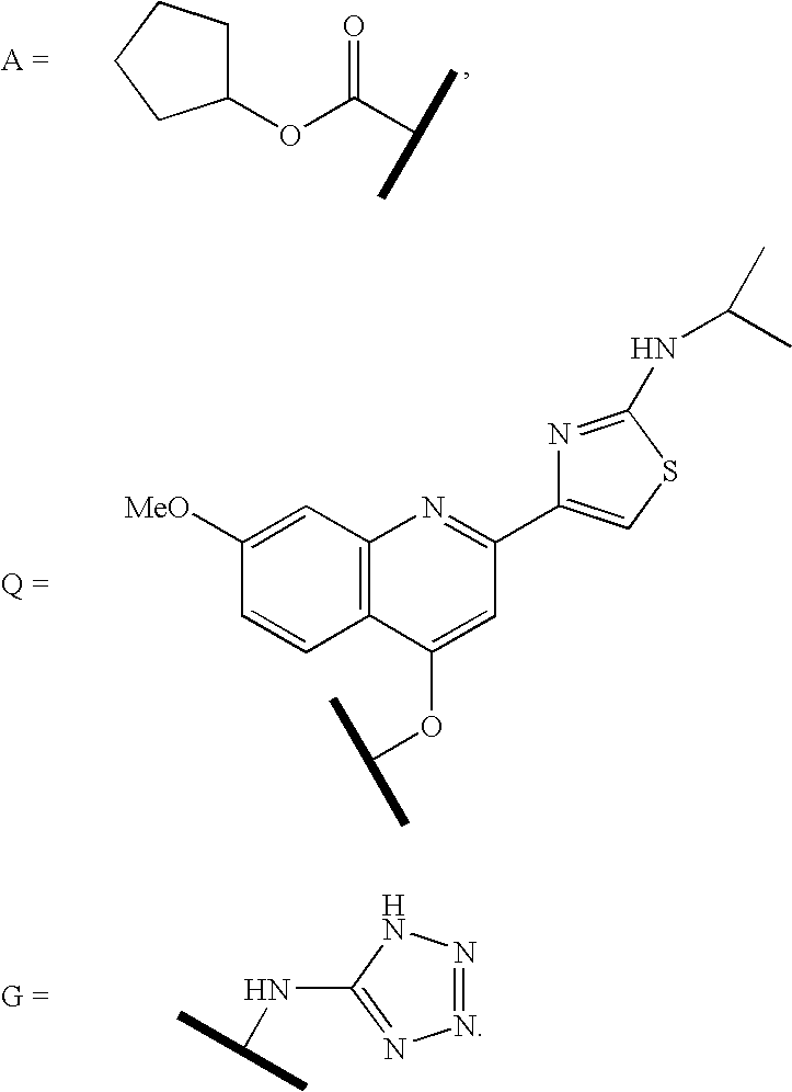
C1(OC(C(C)C)=O)CCCC1.C1([MeO])=CC2=C(C=C1)C(OC(C)C)=CC(C1=CSC(NC(C)C)=N1)=N2.N1=NNC(NC(C)C)=N1
